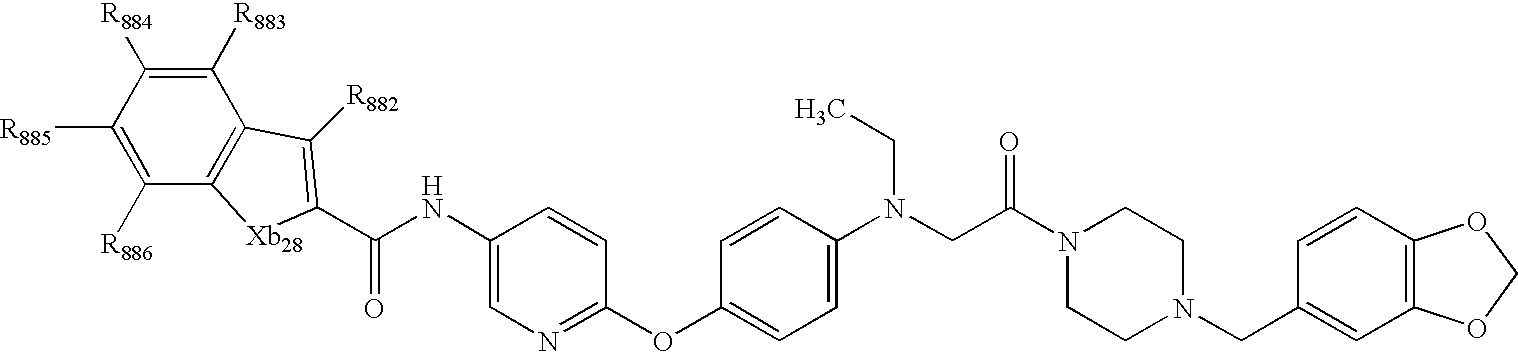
C1([R886])=C([R885])C([R884])=C([R883])C2=C1[Xb28]C(C(NC1=CN=C(OC3=CC=C(N(CC)CC(=O)N4CCN(CC5=CC6=C(C=C5)OCO6)CC4)C=C3)C=C1)=O)=C2[R882]
